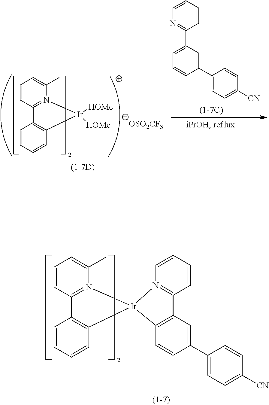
C1=CC2=N(C(C)=C1)[Ir]1(C3=C2C=CC=C3)N2=C(C=CC=C2)C2=C1C=CC(C1=CC=C([CN])C=C1)=C2.C1=CC2=N(C(C)=C1)[Ir]([HOMe])([HOMe])C1=C2C=CC=C1.[OSO2CF3].C1(C2=CC(C3=NC=CC=C3)=CC=C2)=CC=C([CN])C=C1
